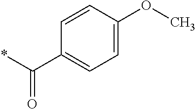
C1=C(OC)C=CC(C(*)=O)=C1
